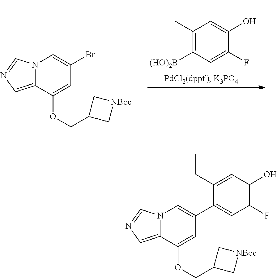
C1(CC)=C([(HO)2B])C=C(F)C(O)=C1.N12C(=CN=C1)C(OCC1C[NBoc]C1)=CC(Br)=C2.N12C(=CN=C1)C(OCC1C[NBoc]C1)=CC(C1=CC(F)=C(O)C=C1CC)=C2
